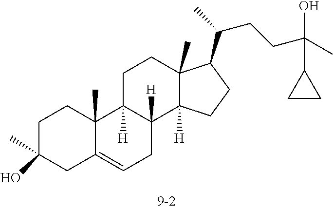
C1C(C)(O)CC2=CCC3([H])C([H])(C2(C)C1)CCC1(C)C3([H])CCC1C(CCC(C)(C1CC1)O)C
